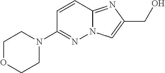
N12C(=NC(CO)=C1)C=CC(N1CCOCC1)=N2
